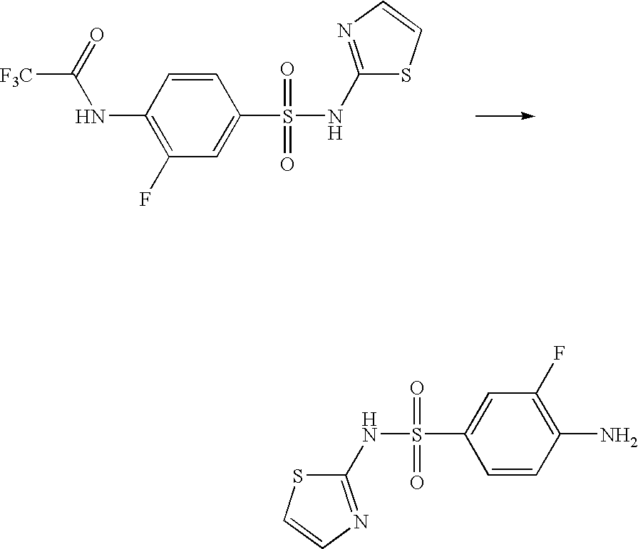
C1(NC([F3C])=O)=C(F)C=C(S(=O)(=O)NC2=NC=CS2)C=C1.S(=O)(=O)(C1=CC(F)=C(N)C=C1)NC1=NC=CS1
